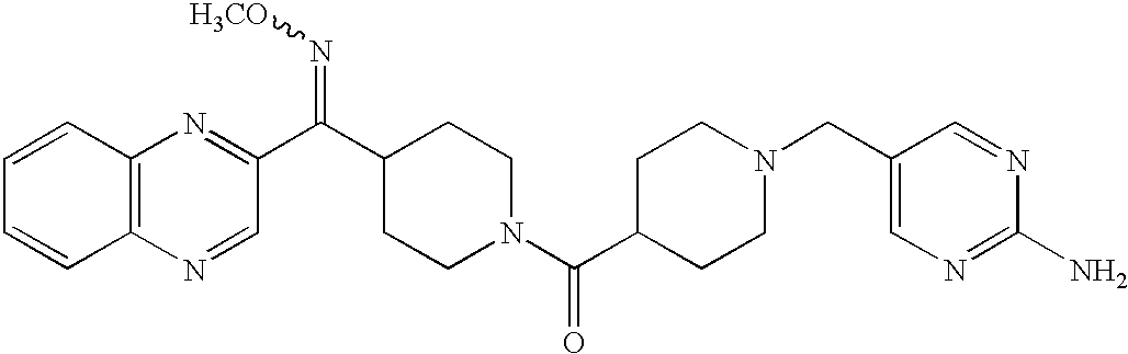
C12=C(N=CC(C(C3CCN(C(C4CCN(CC5=CN=C(N)N=C5)CC4)=O)CC3)=N[H3CO])=N1)C=CC=C2
